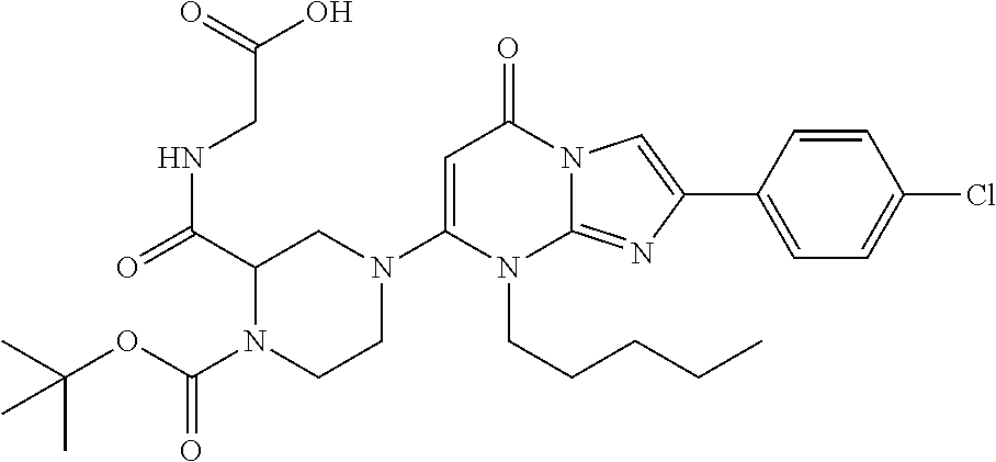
N1(C2=CC(=O)N3C(=NC(C4=CC=C(Cl)C=C4)=C3)N2CCCCC)CC(C(=O)NCC(O)=O)N(C(OC(C)(C)C)=O)CC1
